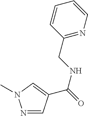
N1=CC(C(=O)NCC2=NC=CC=C2)=CN1C
